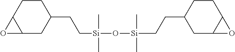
[Si](O[Si](CCC1CCC2C(C1)O2)(C)C)(CCC1CCC2C(C1)O2)(C)C
